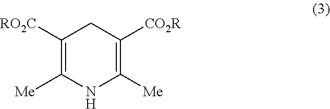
C1([RO2C])=C([Me])NC([Me])=C([CO2R])C1
